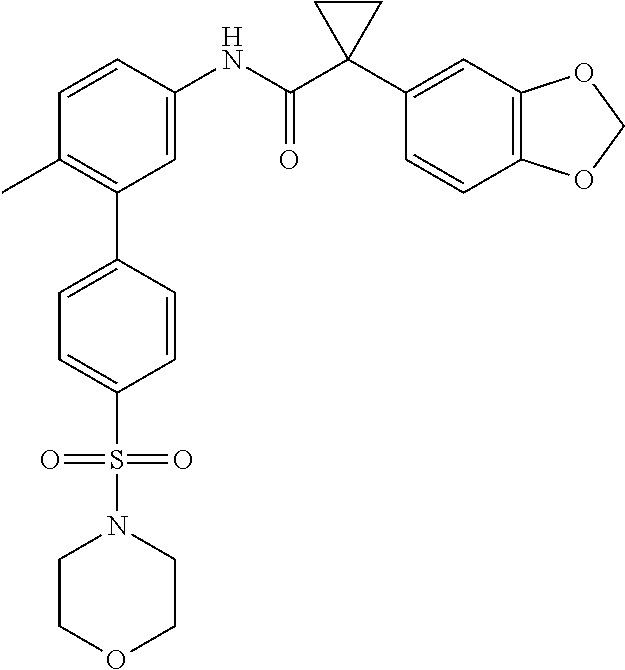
C1=C(NC(C2(C3=CC4=C(C=C3)OCO4)CC2)=O)C=CC(C)=C1C1=CC=C(S(=O)(=O)N2CCOCC2)C=C1
